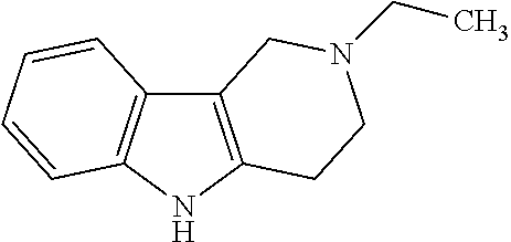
C12=C(NC3=C1C=CC=C3)CCN(CC)C2
